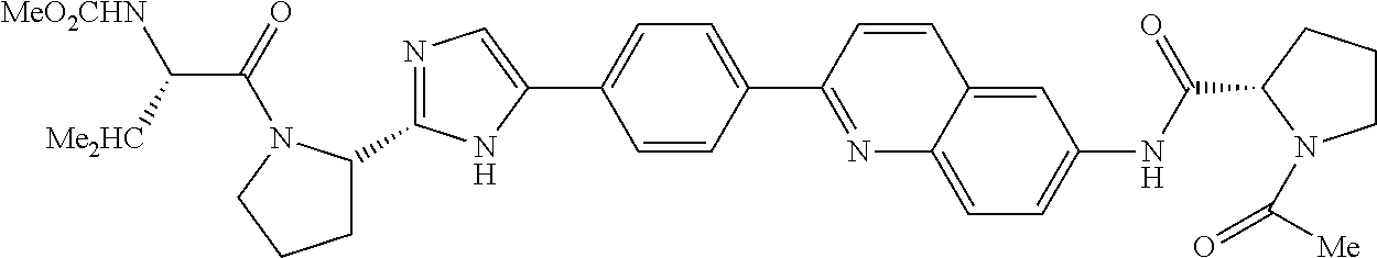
C1C(C2=NC=C(C3=CC=C(C4=NC5=CC=C(NC(=O)C6CCCN6C([Me])=O)C=C5C=C4)C=C3)N2)N(C(=O)C([Me2HC])[MeO2CHN])CC1
